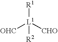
[R1][L1]([CHO])([OHC])[R2]
